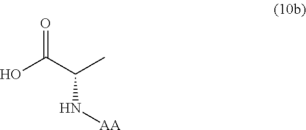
OC(C(C)N[AA])=O
